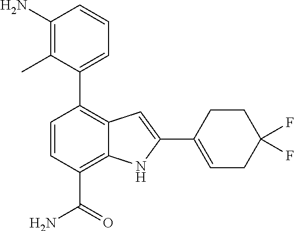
C1=CC(C(=O)N)=C2C(=C1C1=CC=CC(N)=C1C)C=C(C1=CCC(F)(F)CC1)N2
